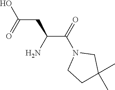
C(C(CC(O)=O)N)(=O)N1CCC(C)(C)C1
